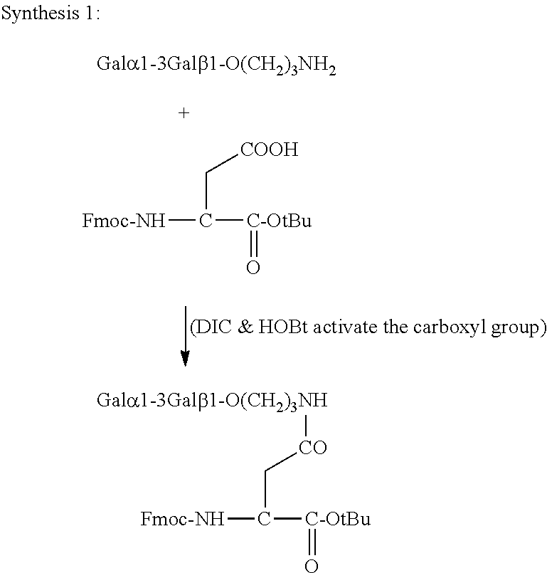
[Fmoc-NH]C([C-OtBu]=O)C[COOH].[Gala1-3Galb1-O(CH2)3NH][CO]CC([Fmoc-NH])[C-OtBu]=O
